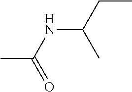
CC(NC(CC)C)=O
